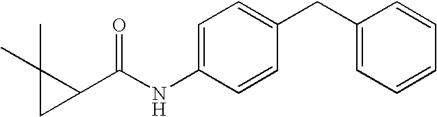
C1=C(NC(C2C(C)(C)C2)=O)C=CC(CC2=CC=CC=C2)=C1
